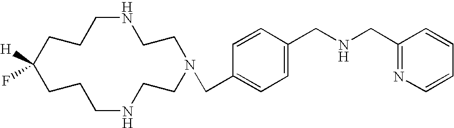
C1NCCN(CC2=CC=C(CNCC3=NC=CC=C3)C=C2)CCNCCCC(F)([H])CC1
